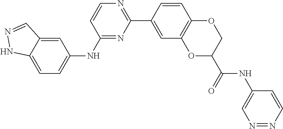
C1=CC(NC2=CC=C3C(=C2)C=NN3)=NC(C2=CC3=C(C=C2)OCC(C(=O)NC2=CN=NC=C2)O3)=N1
